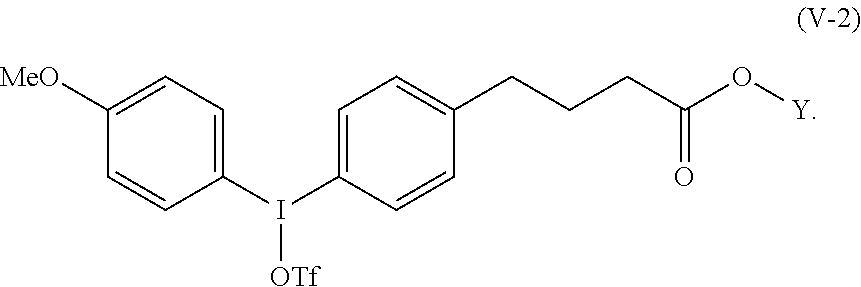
C1=C(I(C2=CC=C([MeO])C=C2)[OTf])C=CC(CCCC(O[Y])=O)=C1
